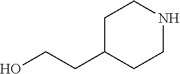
C(CC1CCNCC1)O
